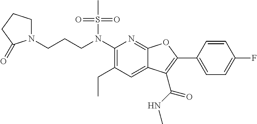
C1(N(CCCN2CCCC2=O)S(C)(=O)=O)=C(CC)C=C2C(=N1)OC(C1=CC=C(F)C=C1)=C2C(NC)=O
